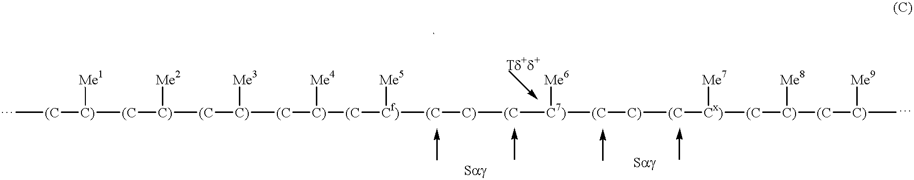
C[(C][C)]([(C][C)]([(C][C)]([(C][C)]([Me4])[(C][Cf)]([Me5])[(C][C)][(C][C7)]([Me6])[(C][C)][(C][Cx)]([Me7])[(C][C)]([Me8])[(C][C)]([Me9])C)[Me3])[Me2])[Me1]
